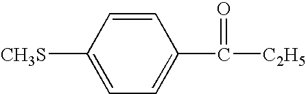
[CH3S]C1=CC=C(C(=O)[C2H5])C=C1
